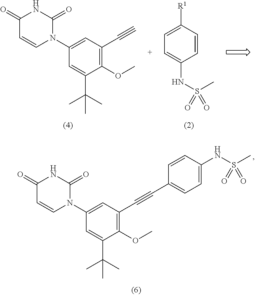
C1(OC)=C(C#C)C=C(N2C(=O)NC(=O)C=C2)C=C1C(C)(C)C.C1=CC([R1])=CC=C1NS(=O)(C)=O.C1(OC)=C(C#CC2=CC=C(NS(C)(=O)=O)C=C2)C=C(N2C(=O)NC(=O)C=C2)C=C1C(C)(C)C
